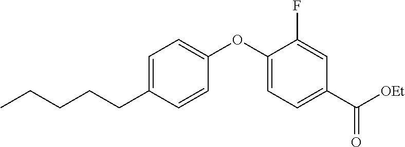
C1=C(CCCCC)C=CC(OC2=CC=C(C([OEt])=O)C=C2F)=C1
